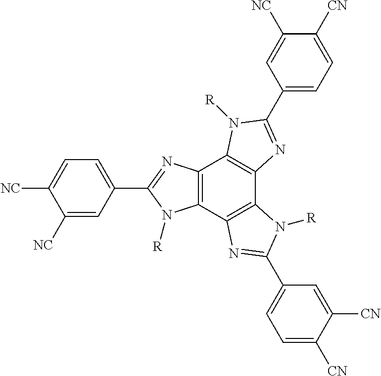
C12=C(C3=C(C4=C1N([R])C(C1=CC=C([CN])C([NC])=C1)=N4)N([R])C(C1=CC=C([CN])C([CN])=C1)=N3)N([R])C(C1=CC=C([NC])C([NC])=C1)=N2
